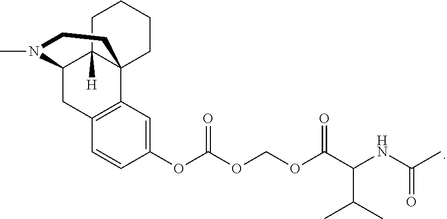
CN1C2CC3=C(C=C(OC(OCOC(C(NC(=O)C)C(C)C)=O)=O)C=C3)C3(C2([H])CCCC3)CC1
